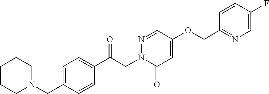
C1=C(CN2CCCCC2)C=CC(C(CN2C(=O)C=C(OCC3=NC=C(F)C=C3)C=N2)=O)=C1
